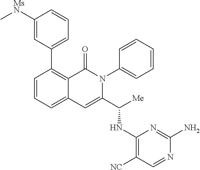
C1=CC=C2C(=C1C1=CC=CC([MsN]C)=C1)C(=O)N(C1=CC=CC=C1)C(C([Me])NC1=C([NC])C=NC(N)=N1)=C2
